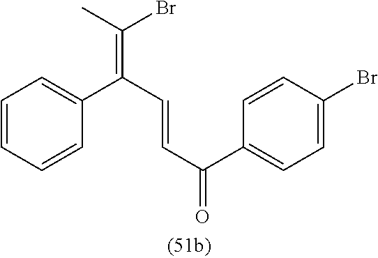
C1=CC=CC(C(C=CC(=O)C2=CC=C(Br)C=C2)=C(C)Br)=C1
